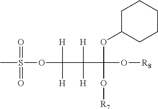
CS(OC(C(C(O[R8])(OC1CCCCC1)O[R7])([H])[H])([H])[H])(=O)=O
